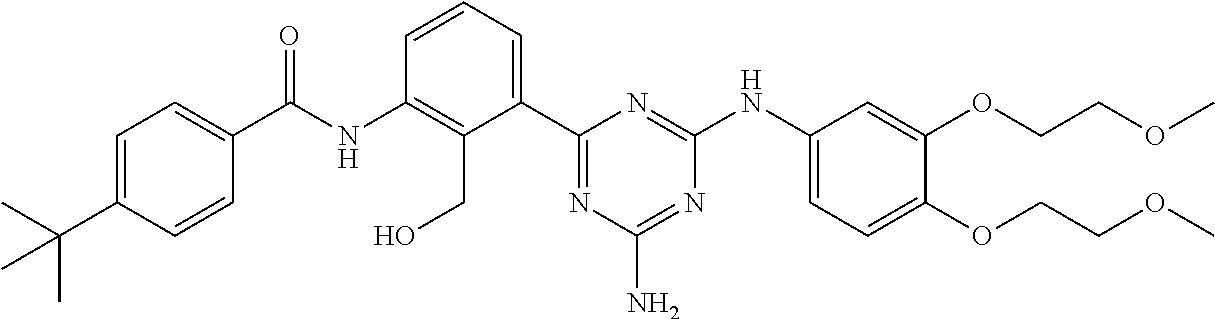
N(C1=C(CO)C(C2=NC(N)=NC(NC3=CC=C(OCCOC)C(OCCOC)=C3)=N2)=CC=C1)C(=O)C1=CC=C(C(C)(C)C)C=C1
